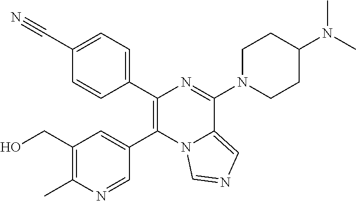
C1(C2=CC=C(C#N)C=C2)=C(C2=CC(CO)=C(C)N=C2)N2C(=CN=C2)C(N2CCC(N(C)C)CC2)=N1
